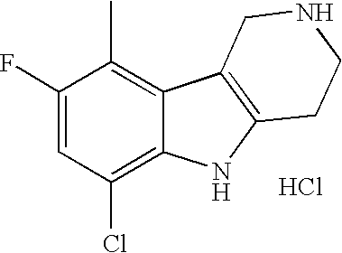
C1(F)=CC(Cl)=C2C(=C1C)C1=C(N2)CCNC1.Cl
